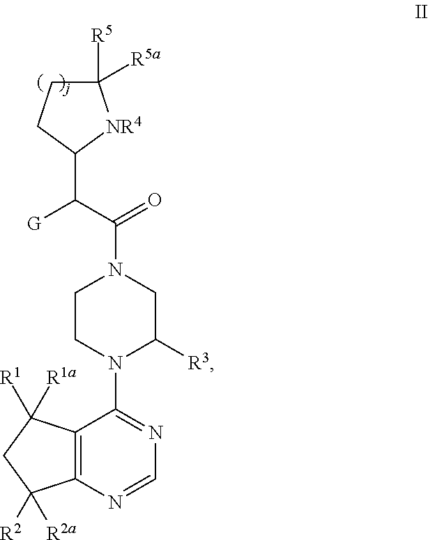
C(N1CC([R3])N(C2=NC=NC3=C2C([R1])([R1a])CC3([R2a])[R2])CC1)(C([G])C1[NR4]C([R5])([R5a])CC1)=O
